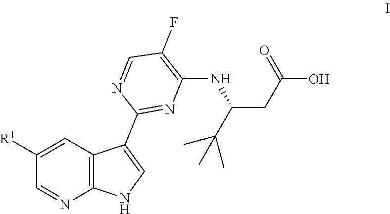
C1=NC(C2=CNC3=C2C=C([R1])C=N3)=NC(NC(CC(O)=O)C(C)(C)C)=C1F
